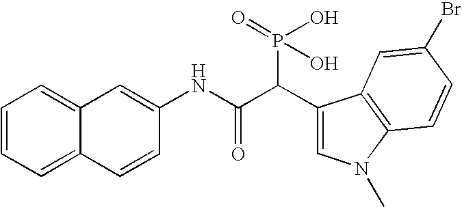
C1=CC=C2C(=C1)C=C(NC(=O)C(P(=O)(O)O)C1=CN(C)C3=C1C=C(Br)C=C3)C=C2
